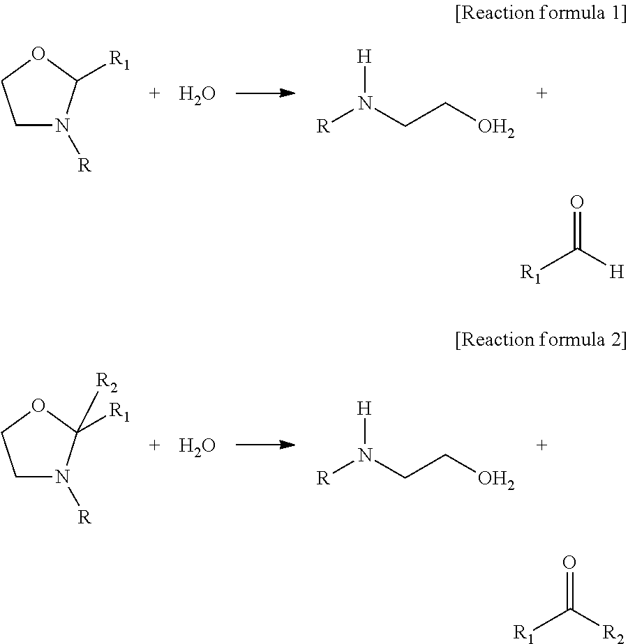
[R]N1CCOC1[R1].O.[R]N(CCO)[H].[R]N1CCOC1([R1])[R2].O.[R]N(CCO)[H].[R1]C([H])=O.[R1]C([R2])=O
